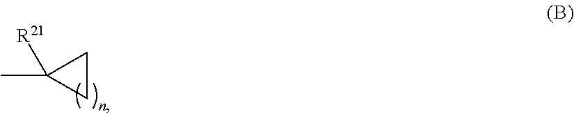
C1CC1(C)[R21]
